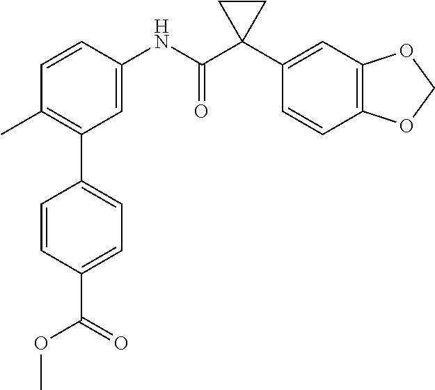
C1=C(NC(C2(C3=CC4=C(C=C3)OCO4)CC2)=O)C=CC(C)=C1C1=CC=C(C(=O)OC)C=C1
